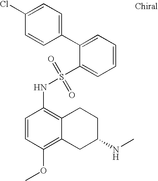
C1=C(Cl)C=CC(C2=CC=CC=C2S(NC2=C3C(=C(OC)C=C2)CC(NC)CC3)(=O)=O)=C1
